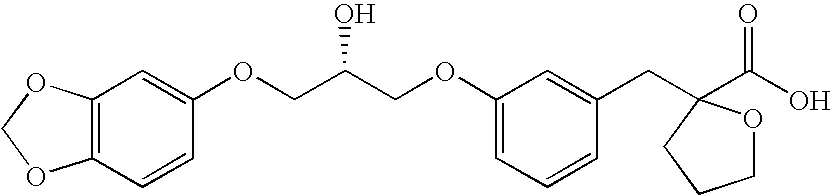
C(COC1=CC=CC(CC2(C(O)=O)OCCC2)=C1)(COC1=CC2=C(C=C1)OCO2)O
